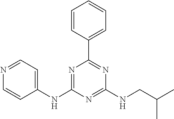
N1=C(NC2=CC=NC=C2)N=C(NCC(C)C)N=C1C1=CC=CC=C1
